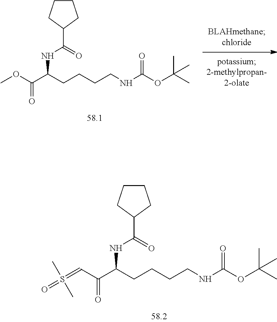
S(=CC(C(CCCCNC(OC(C)(C)C)=O)NC(C1CCCC1)=O)=O)(=O)(C)C.COC(C(CCCCNC(OC(C)(C)C)=O)NC(C1CCCC1)=O)=O
